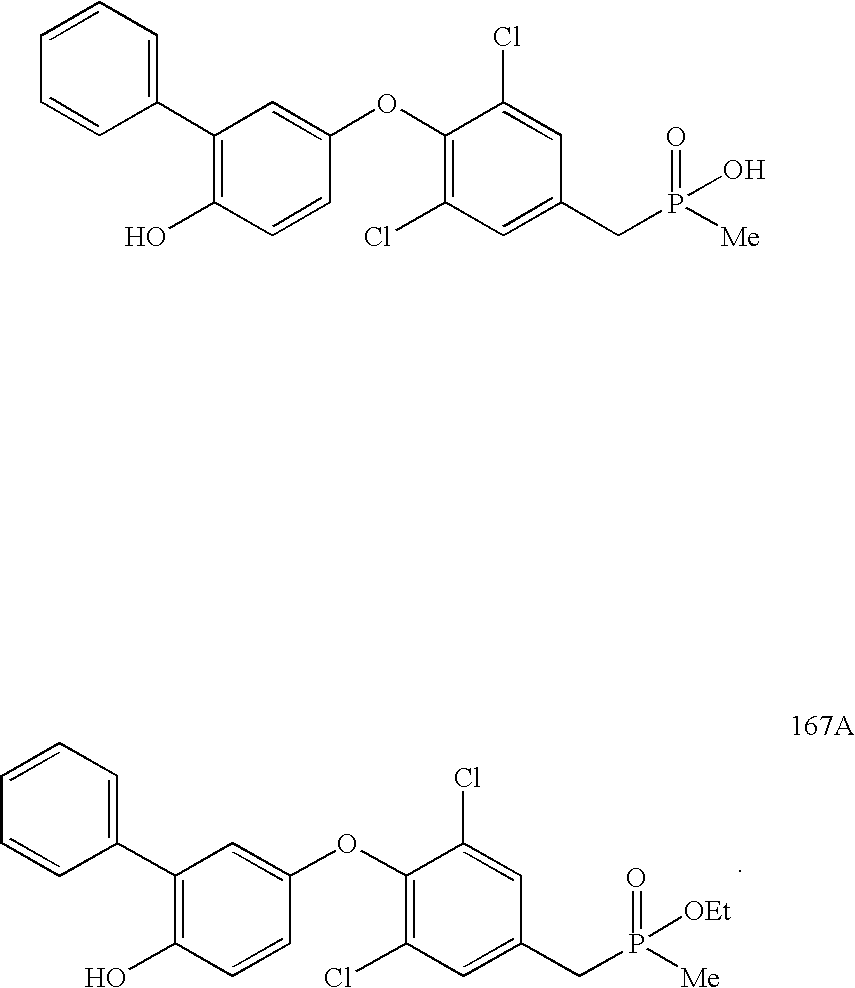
C1(C2=CC=CC=C2)=C(O)C=CC(OC2=C(Cl)C=C(CP(=O)([Me])[OEt])C=C2Cl)=C1.C1(C2=CC=CC=C2)=C(O)C=CC(OC2=C(Cl)C=C(CP(=O)([Me])O)C=C2Cl)=C1
